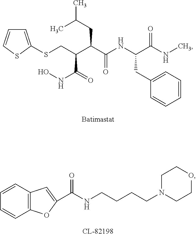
C1=C(SCC(C(C(NC(C(NC)=O)CC2=CC=CC=C2)=O)CC(C)C)C(=O)NO)SC=C1.C1=CC2=C(C=C1)OC(C(NCCCCN1CCOCC1)=O)=C2
